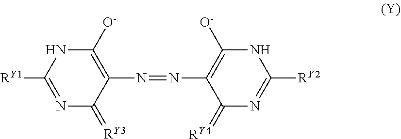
N1=C([RY1])NC([O-])=C(N=NC2=C([O-])NC([RY2])=NC2=[RY4])C1=[RY3]
